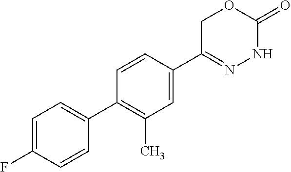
C1=C(F)C=CC(C2=C(C)C=C(C3=NNC(=O)OC3)C=C2)=C1
